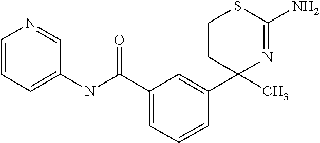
C1=C(C(NC2=CC=CN=C2)=O)C=C(C2(C)N=C(N)SCC2)C=C1
